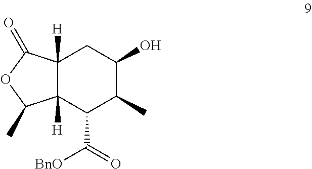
C12([H])C([H])(C(C(=O)[BnO])C(C)C(O)C1)C(C)OC2=O
